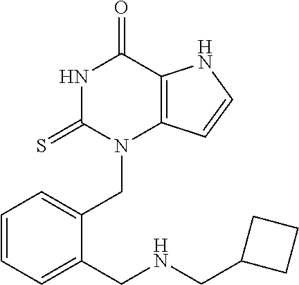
N1C(=S)N(CC2=CC=CC=C2CNCC2CCC2)C2=C(C1=O)NC=C2
